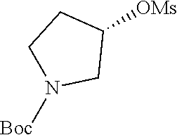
[OMs]C1CCN([Boc])C1
